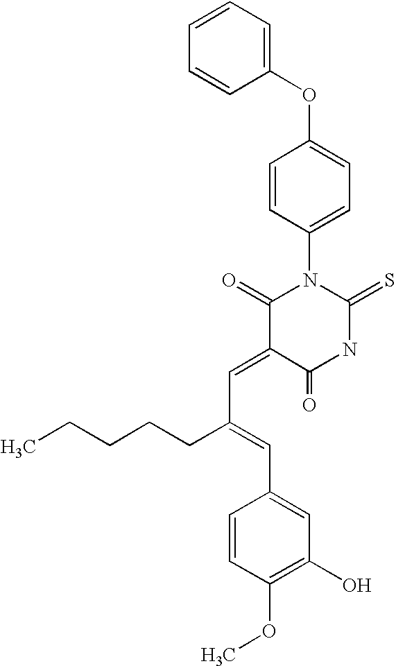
C1(OC2=CC=C(N3C(=O)C(=CC(CCCCC)=CC4=CC(O)=C(OC)C=C4)C(=O)NC3=S)C=C2)=CC=CC=C1
